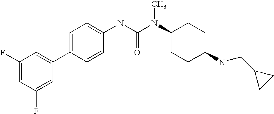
C1(F)=CC(F)=CC(C2=CC=C(NC(N(C3CCC(NCC4CC4)CC3)C)=O)C=C2)=C1
